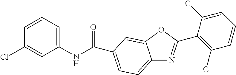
C1=CC=C(NC(=O)C2=CC=C3N=C(C4=C(C)C=CC=C4C)OC3=C2)C=C1Cl
